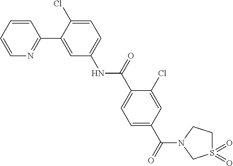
C1=CC=CN=C1C1=CC(NC(C2=CC=C(C(=O)N3CS(=O)(=O)CC3)C=C2Cl)=O)=CC=C1Cl
